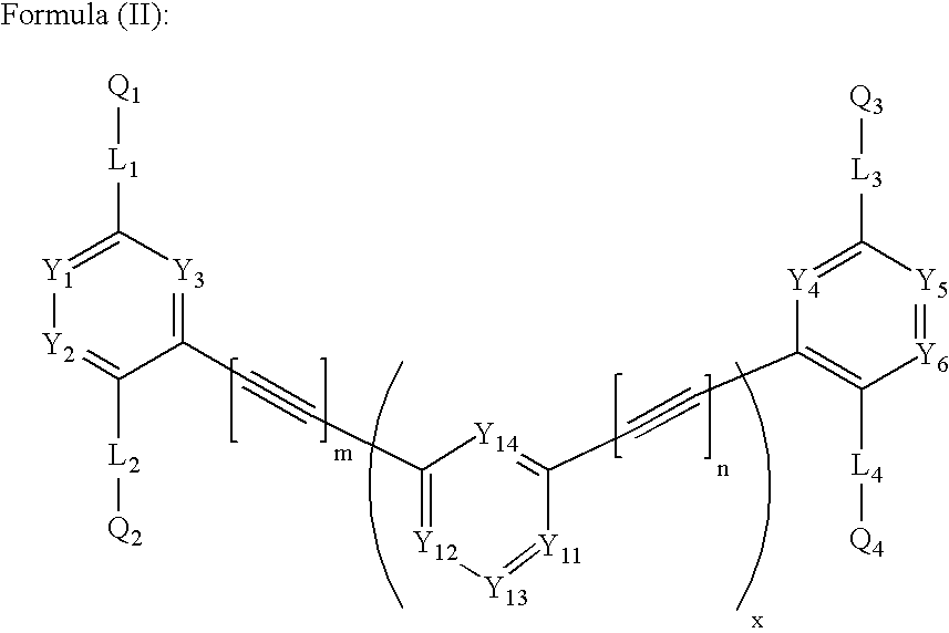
C1(C#CC2=[Y12][Y13]=[Y11]C(C#CC3=C([L4][Q4])[Y6]=[Y5]C([L3][Q3])=[Y4]3)=[Y14]2)=[Y3]C([L1][Q1])=[Y1][Y2]=C1[L2][Q2]
